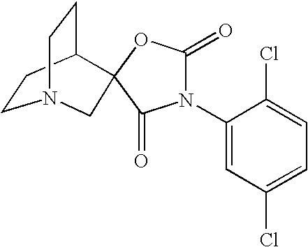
C1CC2CCN1CC21OC(=O)N(C2=CC(Cl)=CC=C2Cl)C1=O
